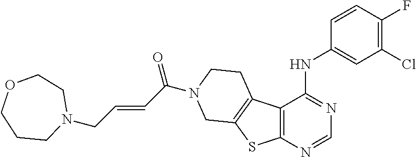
C1=CC(F)=C(Cl)C=C1NC1=NC=NC2=C1C1=C(S2)CN(C(C=CCN2CCOCCC2)=O)CC1
